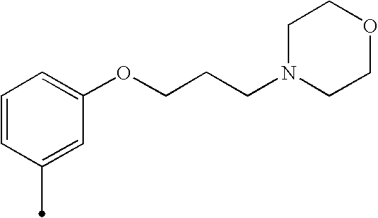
C1=CC(C)=CC(OCCCN2CCOCC2)=C1
